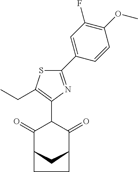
C1(=O)C2CC(C(=O)C1C1=C(CC)SC(C3=CC(F)=C(OC)C=C3)=N1)CC2
